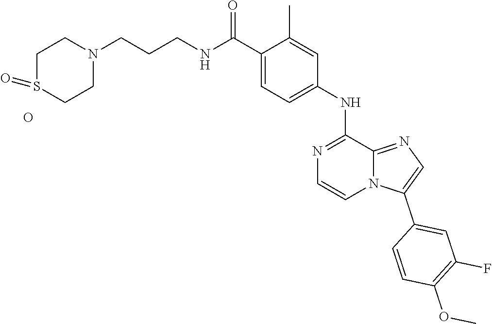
C1=C(NC2=NC=CN3C2=NC=C3C2=CC(F)=C(OC)C=C2)C=C(C)C(C(NCCCN2CCS(=O)CC2)=O)=C1.O
